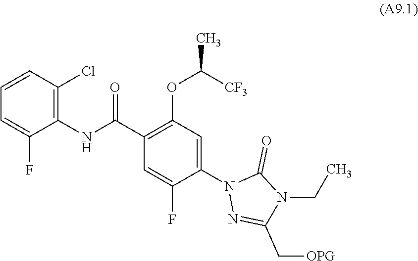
C(N1C(C[OPG])=NN(C2=CC(OC(C)[CF3])=C(C(NC3=C(Cl)C=CC=C3F)=O)C=C2F)C1=O)C
